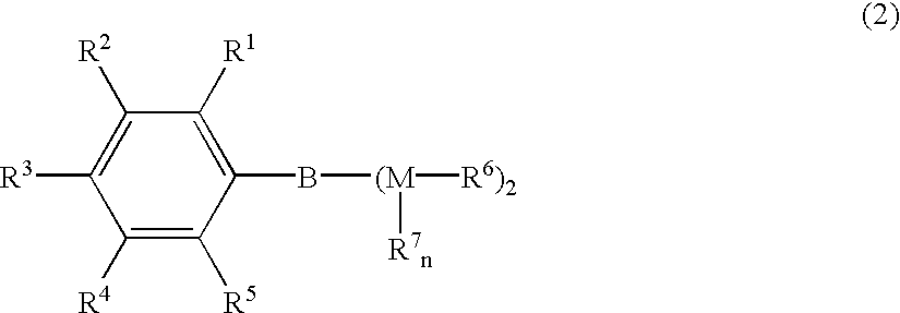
C1([R2])=C([R3])C([R4])=C([R5])C(B[(M]([R6)2])[R7n])=C1[R1]
